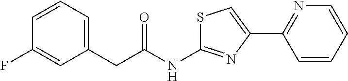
C1=CC=C(CC(NC2=NC(C3=NC=CC=C3)=CS2)=O)C=C1F
